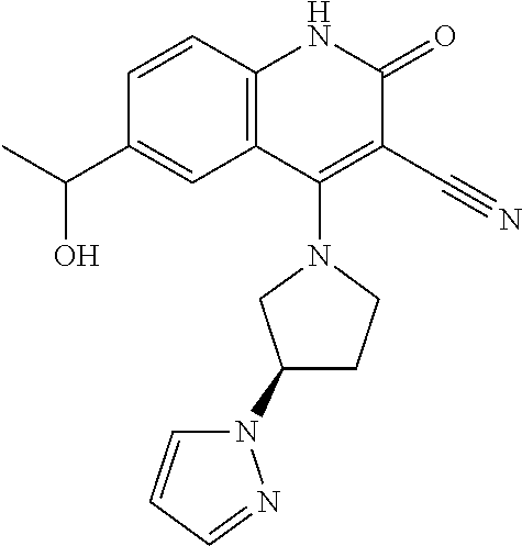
C1=CC2=C(C=C1C(C)O)C(N1CC(N3C=CC=N3)CC1)=C(C#N)C(=O)N2
